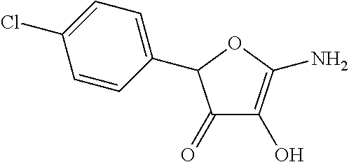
C1(C2C(=O)C(O)=C(N)O2)=CC=C(Cl)C=C1
